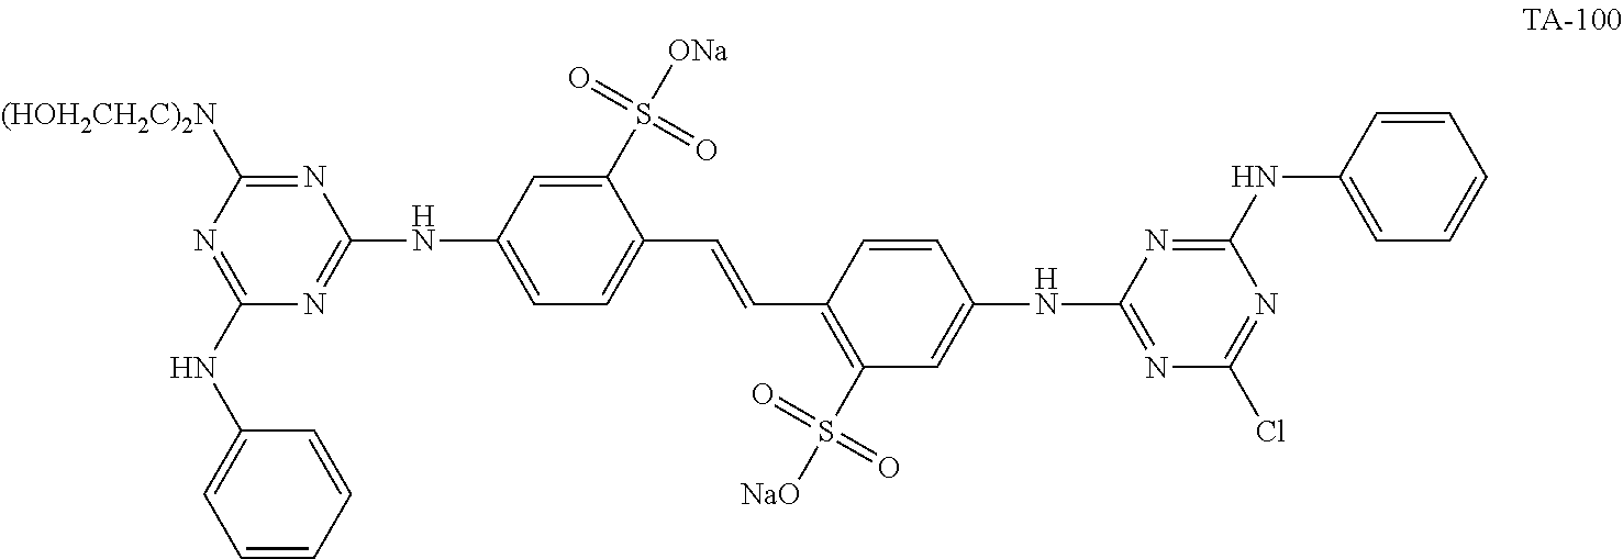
C1=C(NC2=NC(NC3=CC=CC=C3)=NC([(HOH2CH2C)2N])=N2)C=C(S([ONa])(=O)=O)C(C=CC2=C(S([NaO])(=O)=O)C=C(NC3=NC(Cl)=NC(NC4=CC=CC=C4)=N3)C=C2)=C1
